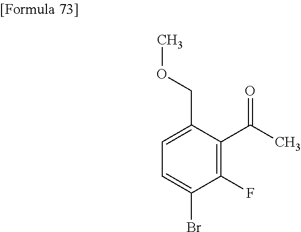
C1=C(Br)C(F)=C(C(C)=O)C(COC)=C1
